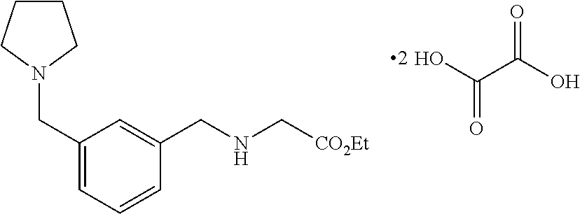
O=C(O)C(O)=O.C1CCN(CC2=CC=CC(CNC[CO2Et])=C2)C1
